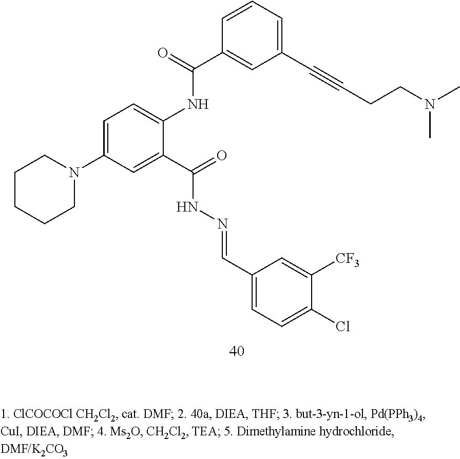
C1=C(N2CCCCC2)C=C(C(=O)NN=CC2=CC=C(Cl)C([CF3])=C2)C(NC(C2=CC(C#CCCN(C)C)=CC=C2)=O)=C1
